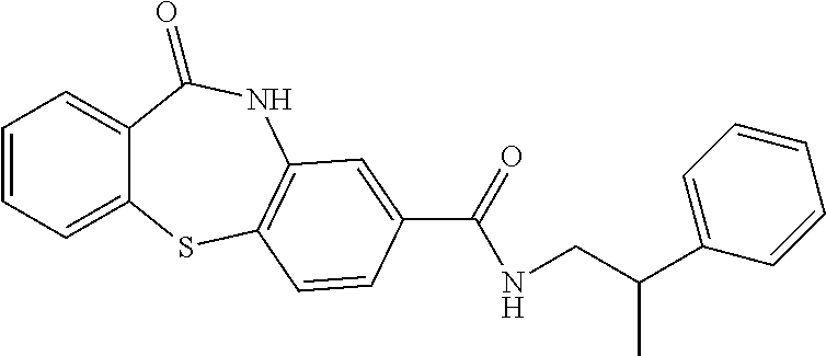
C1=CC=C2C(=C1)C(=O)NC1=C(S2)C=CC(C(=O)NCC(C2=CC=CC=C2)C)=C1
